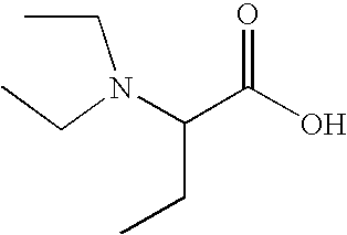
C(O)(=O)C(CC)N(CC)CC
